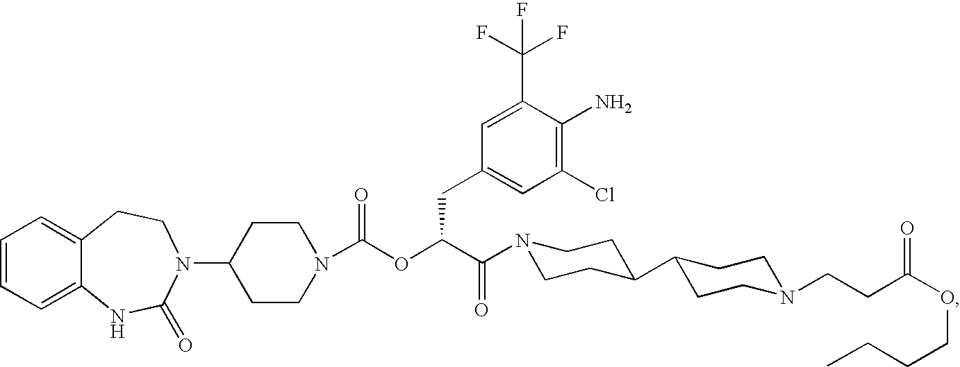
C1=CC=C2C(=C1)CCN(C1CCN(C(OC(C(=O)N3CCC(C4CCN(CCC(OCCCC)=O)CC4)CC3)CC3=CC(Cl)=C(N)C(C(F)(F)F)=C3)=O)CC1)C(=O)N2
